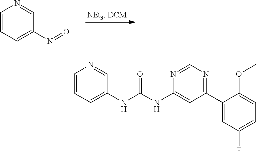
C1=CC=C(N=O)C=N1.C1=CC=C(NC(NC2=CC(C3=CC(F)=CC=C3OC)=NC=N2)=O)C=N1
